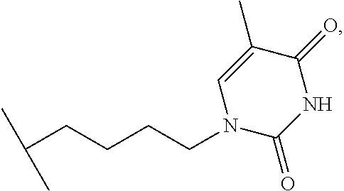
C(CCCC(C)C)N1C=C(C)C(=O)NC1=O
